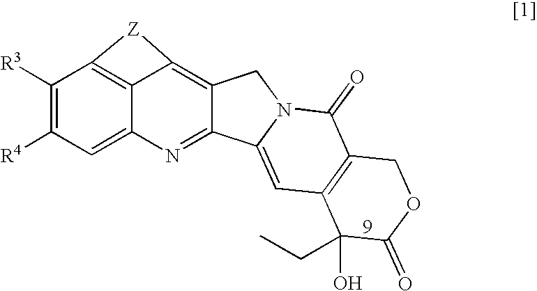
C1([R3])=C([R4])C=C2C3=C1[Z]C3=C1C(=N2)C2=CC3=C(C(=O)N2C1)COC(=O)C3(O)CC
